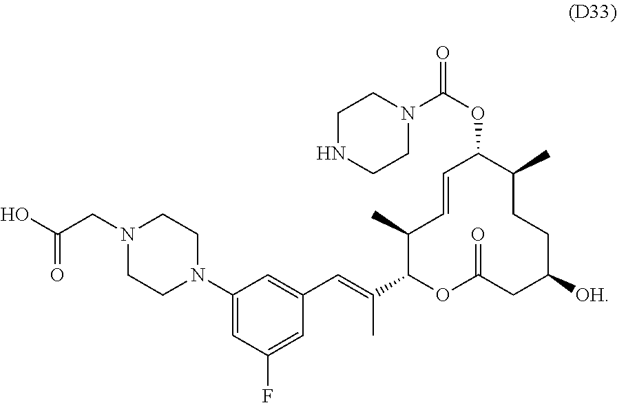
C1(C)C(C(=CC2=CC(N3CCN(CC(O)=O)CC3)=CC(F)=C2)C)OC(=O)CC([OH])CCC(C)C(OC(=O)N2CCNCC2)C=C1
